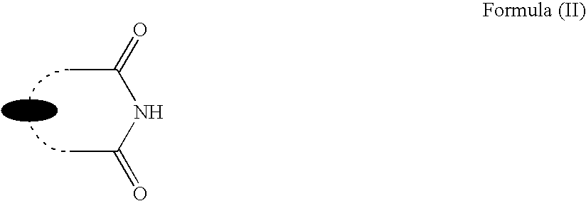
CC(=O)NC(C)=O
